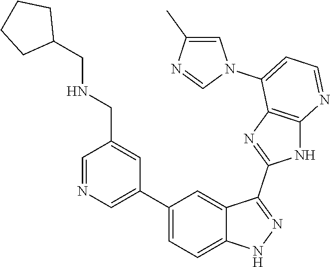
C1=NC=C(C2=CC=C3C(=C2)C(C2=NC4=C(N2)N=CC=C4N2C=C(C)N=C2)=NN3)C=C1CNCC1CCCC1
